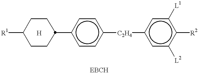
[R1]C1CCC(c2ccc([C2H4]c3cc([L2])c([R2])c([L1])c3)cc2)CC1.[H]
